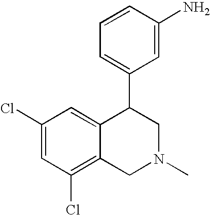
C1(Cl)=CC(Cl)=C2C(=C1)C(C1=CC=CC(N)=C1)CN(C)C2
